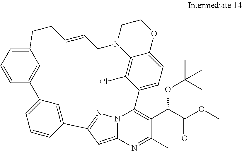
C1=C2N3N=C1C1=CC(=CC=C1)C1=CC(=CC=C1)CCC=CCN1C4=C(Cl)C(=CC=C4OCC1)C3=C(C(C(OC)=O)OC(C)(C)C)C(C)=N2
